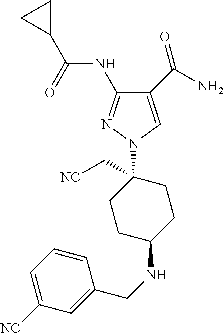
C1(C(N)=O)=CN(C2(C[NC])CCC(NCC3=CC([NC])=CC=C3)CC2)N=C1NC(C1CC1)=O
